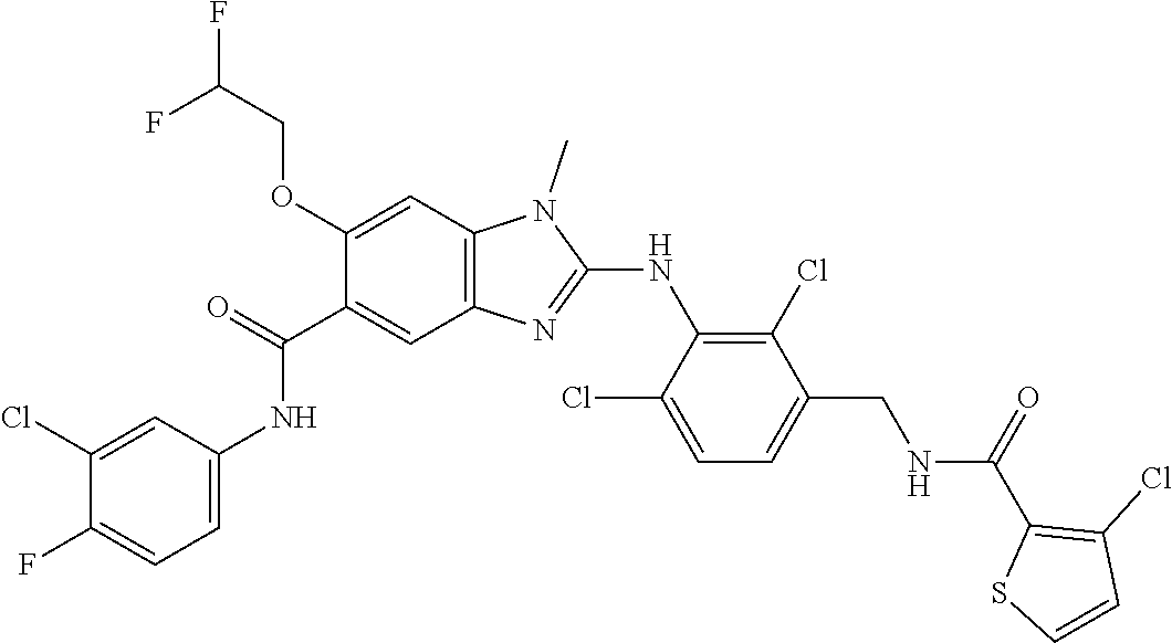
C1(Cl)=CC(NC(C2=CC3=C(C=C2OCC(F)F)N(C)C(NC2=C(Cl)C(CNC(C4=C(Cl)C=CS4)=O)=CC=C2Cl)=N3)=O)=CC=C1F
